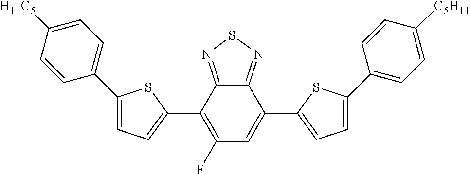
C1=C(C2=CC=C([C5H11])C=C2)SC(C2=CC(F)=C(C3=CC=C(C4=CC=C([H11C5])C=C4)S3)C3=NSN=C32)=C1
